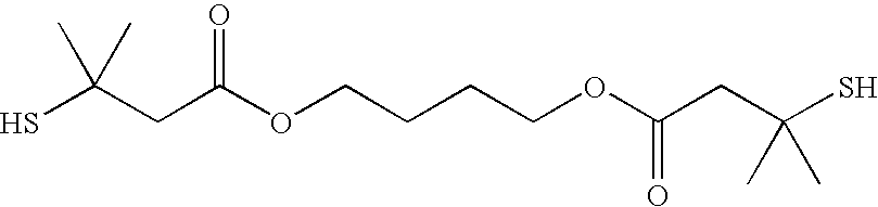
SC(CC(OCCCCOC(CC(S)(C)C)=O)=O)(C)C
